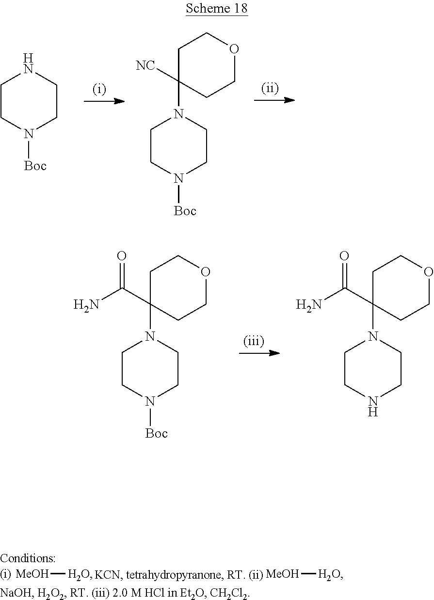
C1CN([Boc])CCN1.C1CN([Boc])CCN1C1([NC])CCOCC1.C1CN([Boc])CCN1C1(C(N)=O)CCOCC1.C1CNCCN1C1(C(N)=O)CCOCC1.[MeOH][H2O].[(i)].[MeOH][H2O]
